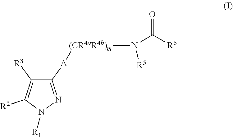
C1([A][(CR4aR4b)m]N(C([R6])=O)[R5])=NN([R1])C([R2])=C1[R3]
